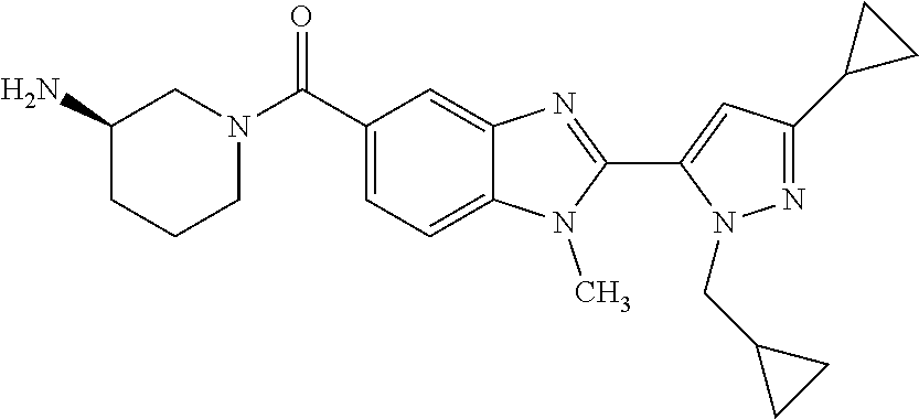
C1(C2CC2)=NN(CC2CC2)C(C2=NC3=CC(C(N4CCCC(N)C4)=O)=CC=C3N2C)=C1
